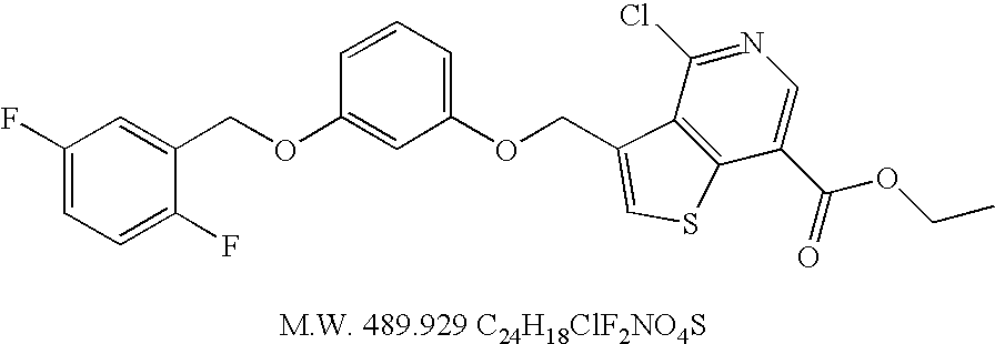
C1(F)=CC=C(F)C(COC2=CC(OCC3=CSC4=C3C(Cl)=NC=C4C(=O)OCC)=CC=C2)=C1
